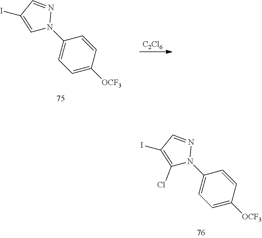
C1=C(I)C=NN1C1=CC=C([OCF3])C=C1.[C2Cl6].C1(Cl)=C(I)C=NN1C1=CC=C([OCF3])C=C1
